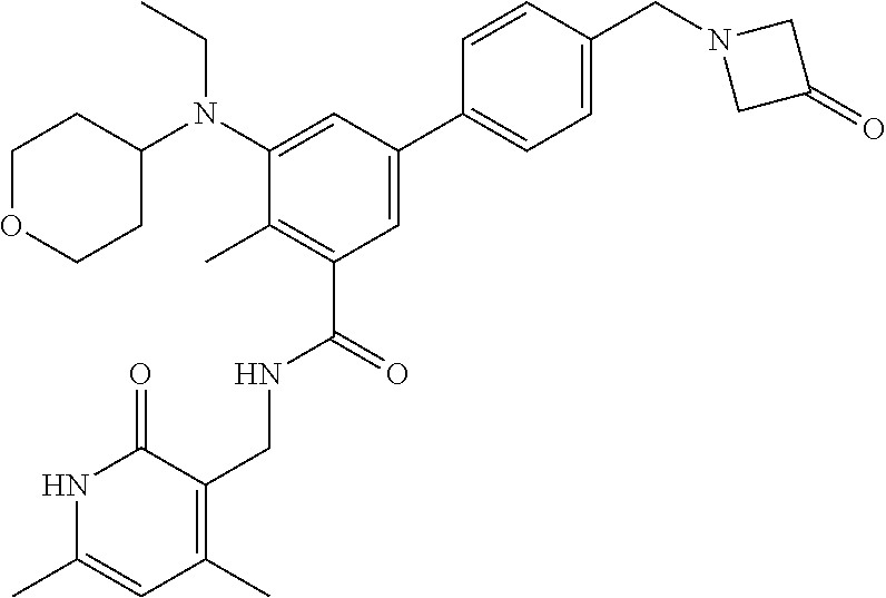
N1C(C)=CC(C)=C(CNC(C2=C(C)C(N(C3CCOCC3)CC)=CC(C3=CC=C(CN4CC(=O)C4)C=C3)=C2)=O)C1=O
